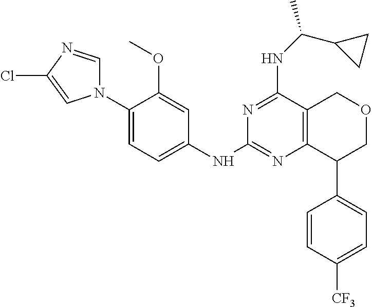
C1(N2C=NC(Cl)=C2)=CC=C(NC2=NC3=C(C(NC(C4CC4)C)=N2)COCC3C2=CC=C([CF3])C=C2)C=C1OC
